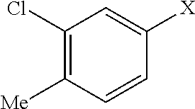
C1(Cl)=C([Me])C=CC([X])=C1
